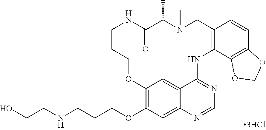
C(O)CNCCCOC1=C2C=C3C(=C1)N=CN=C3NC1=C(C=CC3=C1OCO3)CN(C)C(C)C(=O)NCCCO2
